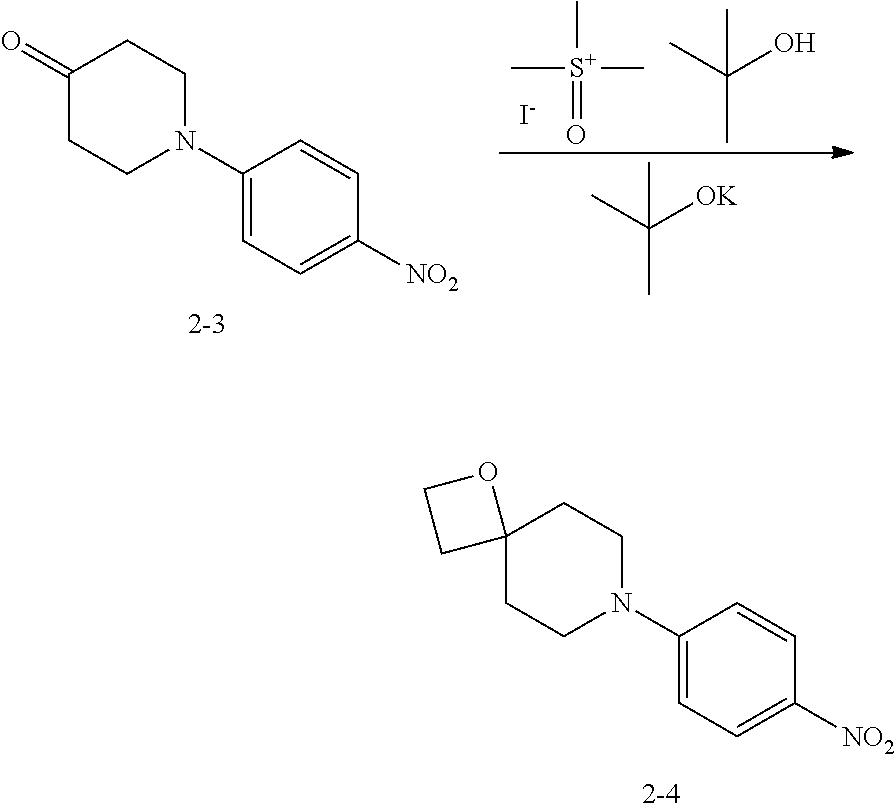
C[S+](=O)(C)C.[I-].C(C)(O)(C)C.C(C)([OK])(C)C.C1(=O)CCN(C2=CC=C([NO2])C=C2)CC1.C12(CCN(C3=CC=C([NO2])C=C3)CC1)OCC2
